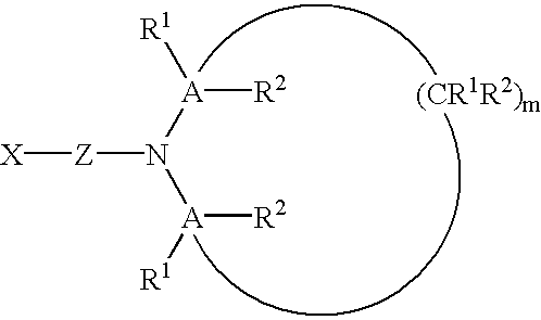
[A]([R2])([R1])N([A]([R2])[R1])[Z][X]
